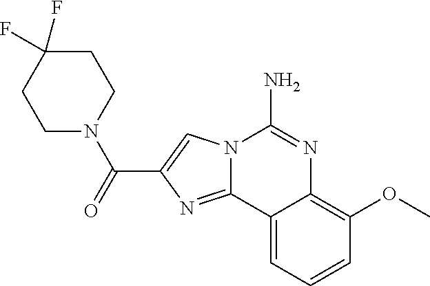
N12C(=NC(C(=O)N3CCC(F)(F)CC3)=C1)C1=CC=CC(OC)=C1N=C2N
